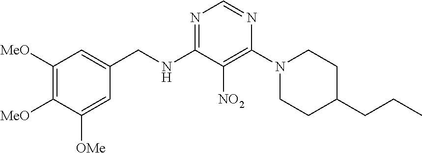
N1=C(NCC2=CC([MeO])=C([MeO])C([OMe])=C2)C([NO2])=C(N2CCC(CCC)CC2)N=C1
